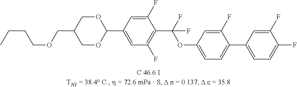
C(CCOCC1COC(C2=CC(F)=C(C(F)(OC3=CC=C(C4=CC=C(F)C(F)=C4)C(F)=C3)F)C(F)=C2)OC1)C
